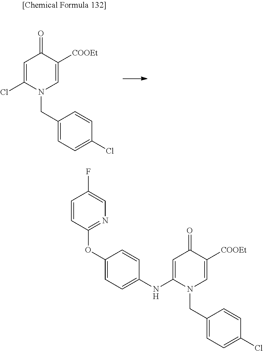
C(C1=CC=C(Cl)C=C1)N1C(Cl)=CC(=O)C([COOEt])=C1.C1=C(NC2=CC=C(OC3=NC=C(F)C=C3)C=C2)N(CC2=CC=C(Cl)C=C2)C=C([COOEt])C1=O
